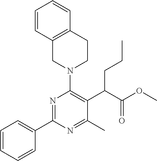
C1=CC=CC(C2=NC(N3CCC4=C(C3)C=CC=C4)=C(C(C(OC)=O)CCC)C(C)=N2)=C1
